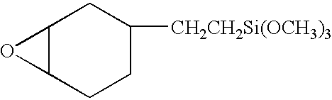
C12C(CCC([CH2CH2Si(OCH3)3])C1)O2
